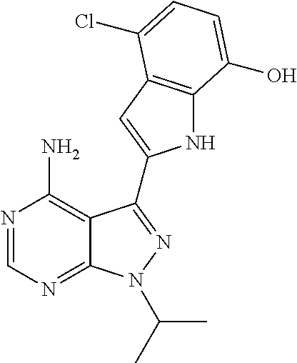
N1=CN=C2C(=C1N)C(C1=CC3=C(N1)C(O)=CC=C3Cl)=NN2C(C)C
